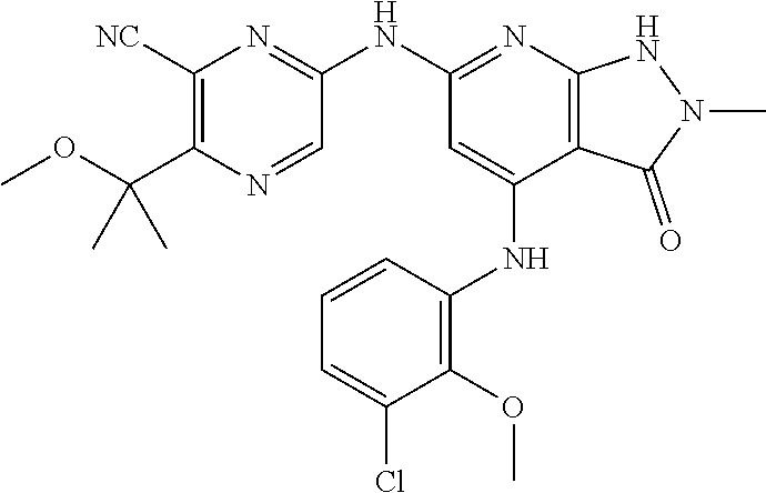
C1(NC2=NC3=C(C(NC4=C(OC)C(Cl)=CC=C4)=C2)C(=O)N(C)N3)=NC([NC])=C(C(OC)(C)C)N=C1
